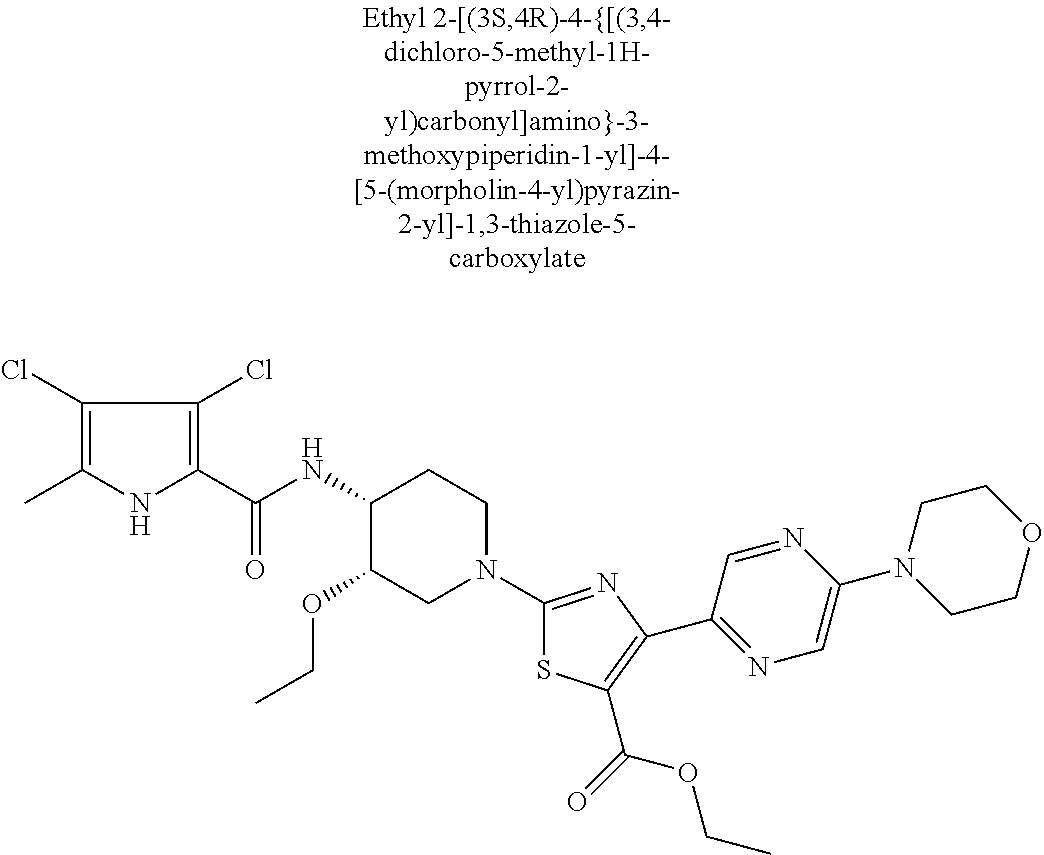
C1(Cl)=C(C)NC(C(NC2C(OCC)CN(C3=NC(C4=NC=C(N5CCOCC5)N=C4)=C(C(=O)OCC)S3)CC2)=O)=C1Cl
